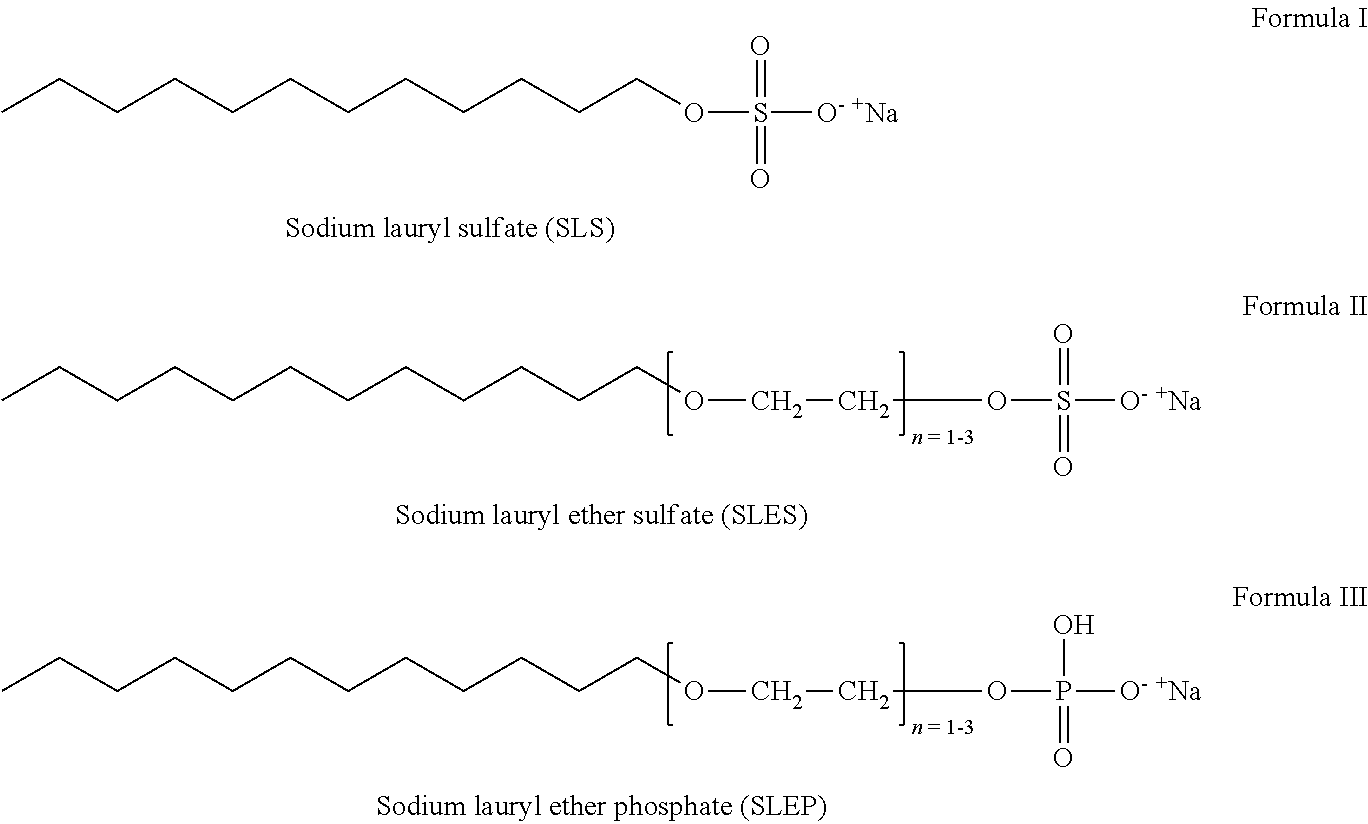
CCCCCCCCCCCCOS([O- +Na])(=O)=O.CCCCCCCCCCCCOCCOS([O- +Na])(=O)=O.CCCCCCCCCCCCOCCOP([O- +Na])(O)=O
